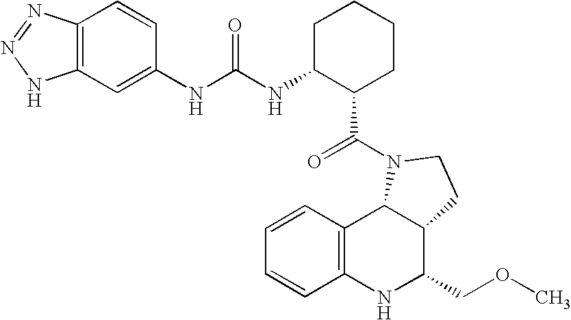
C1=CC2=C(C=C1)NC(COC)C1C2N(C(=O)C2CCCCC2NC(=O)NC2=CC3=C(C=C2)N=NN3)CC1
